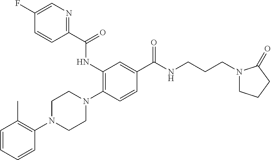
C1=CC=CC(N2CCN(C3=C(NC(C4=NC=C(F)C=C4)=O)C=C(C(NCCCN4CCCC4=O)=O)C=C3)CC2)=C1C
